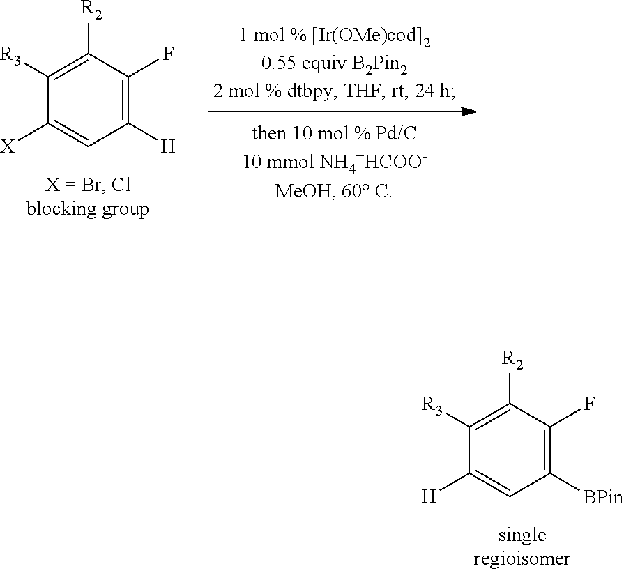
C1([BPin])=C(F)C([R2])=C([R3])C([H])=C1.C1([H])=C(F)C([R2])=C([R3])C([X])=C1
